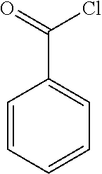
C1=CC=CC=C1C(=O)Cl
